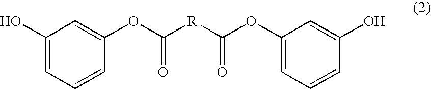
C1=CC(OC([R]C(OC2=CC=CC(O)=C2)=O)=O)=CC(O)=C1
